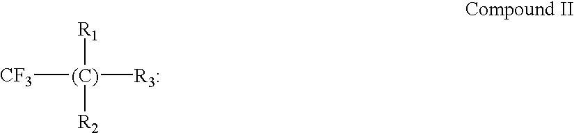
[CF3][(C)]([R1])([R2])[R3:]
